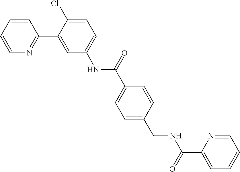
C1=CC=CN=C1C1=CC(NC(C2=CC=C(CNC(C3=CC=CC=N3)=O)C=C2)=O)=CC=C1Cl
